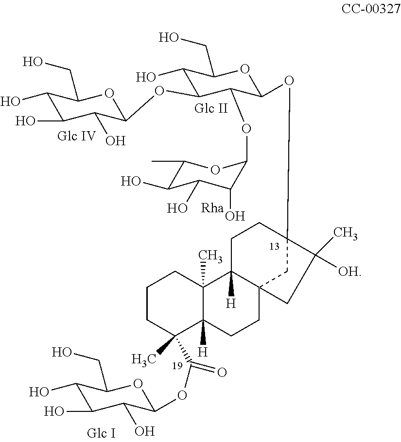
C1CC(C(=O)OC2C(O)C(O)C(O)C(CO)O2)(C)C2([H])C(C)(C1)C1([H])C3(CC2)CC(OC2C(OC4C(O)C(O)C(O)C(C)O4)C(OC4C(O)C(O)C(O)C(CO)O4)C(O)C(CO)O2)(CC1)C(C)([OH])C3
